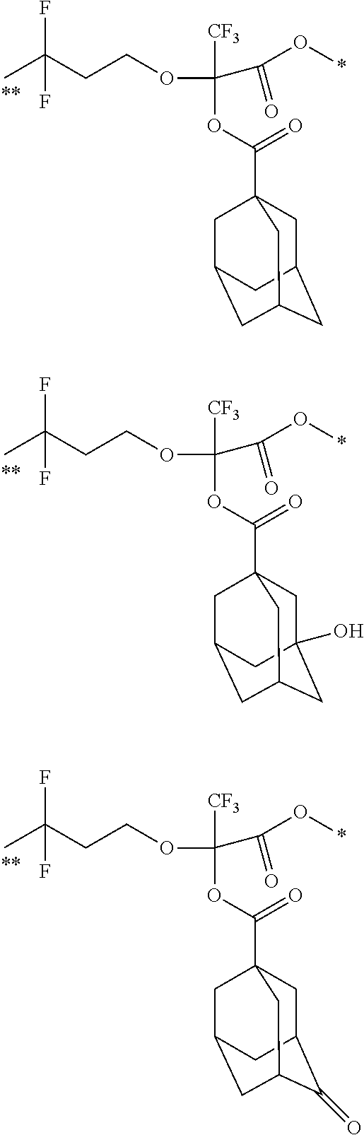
CC(CCOC([CF3])(OC(=O)C12CC3CC(CC(C1)C3)C2)C(=O)O*)(F)F.CC(CCOC([CF3])(OC(=O)C12CC3(O)CC(CC(C1)C3)C2)C(=O)O*)(F)F.CC(CCOC([CF3])(OC(=O)C12CC3C(=O)C(CC(C1)C3)C2)C(=O)O*)(F)F
